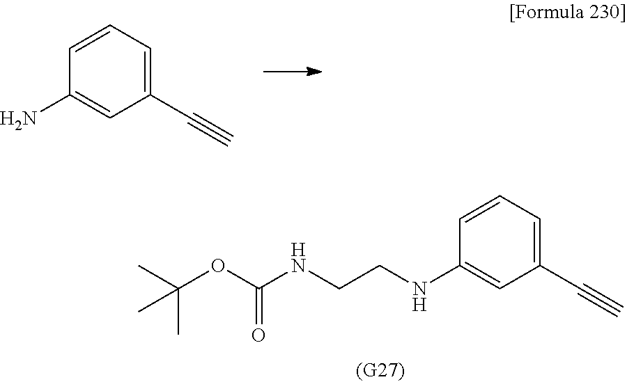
C1(C#C)=CC=CC(N)=C1.C1(C#C)=CC=CC(NCCNC(OC(C)(C)C)=O)=C1
